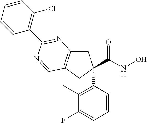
C12=C(CC(C(NO)=O)(C3=C(C)C(F)=CC=C3)C1)N=C(C1=C(Cl)C=CC=C1)N=C2
